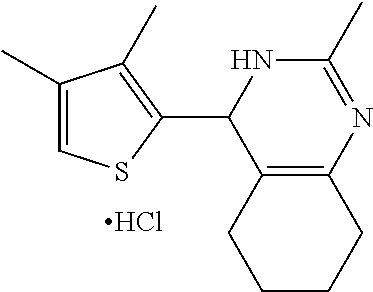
Cl.C1(C)=CSC(C2C3=C(N=C(C)N2)CCCC3)=C1C
